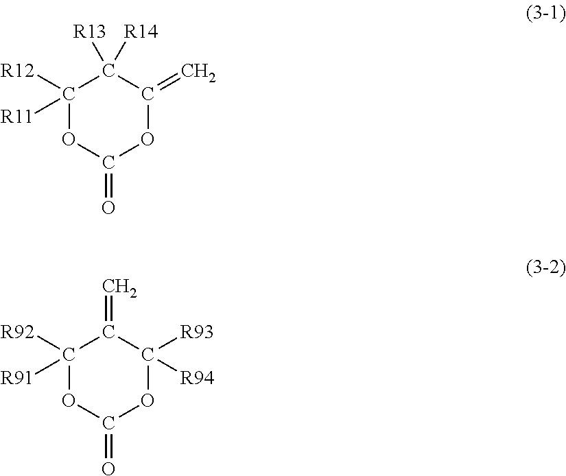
C1([R12])([R11])OC(=O)OC(=C)C1([R13])[R14].C1([R92])([R91])OC(=O)OC([R93])([R94])C1=C
